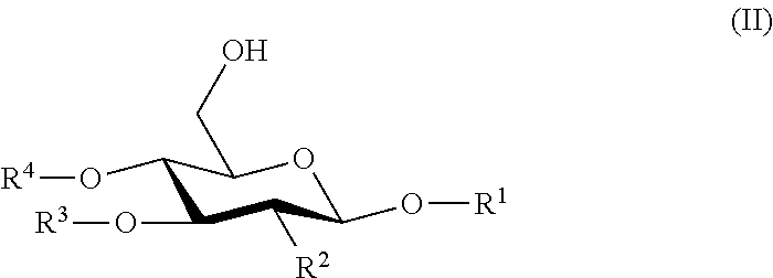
C1(O[R4])C(O[R3])C([R2])C(O[R1])OC1CO
